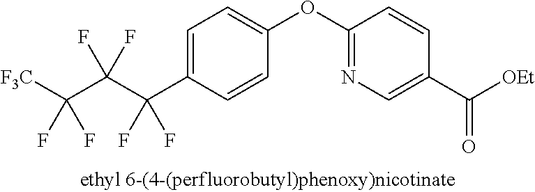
C1=C(C(C(C([F3C])(F)F)(F)F)(F)F)C=CC(OC2=NC=C(C([OEt])=O)C=C2)=C1
